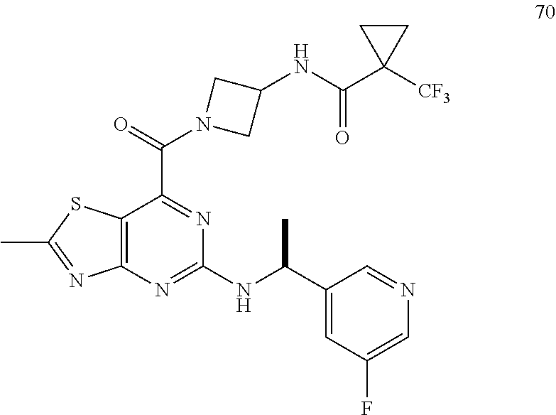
C12=C(N=C(NC(C3=CC(F)=CN=C3)C)N=C1C(=O)N1CC(NC(C3([CF3])CC3)=O)C1)N=C(C)S2
